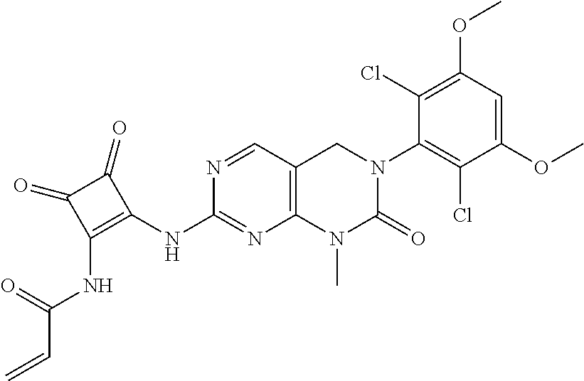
C1(NC2=C(NC(C=C)=O)C(=O)C2=O)=NC2=C(C=N1)CN(C1=C(Cl)C(OC)=CC(OC)=C1Cl)C(=O)N2C
